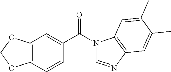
C12=C(C=CC(C(=O)N3C=NC4=C3C=C(C)C(C)=C4)=C1)OCO2
